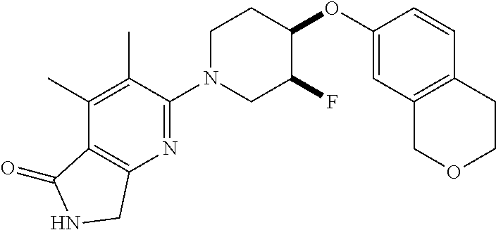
C1(OC2CCN(C3=NC4=C(C(C)=C3C)C(=O)NC4)CC2F)=CC2=C(C=C1)CCOC2
